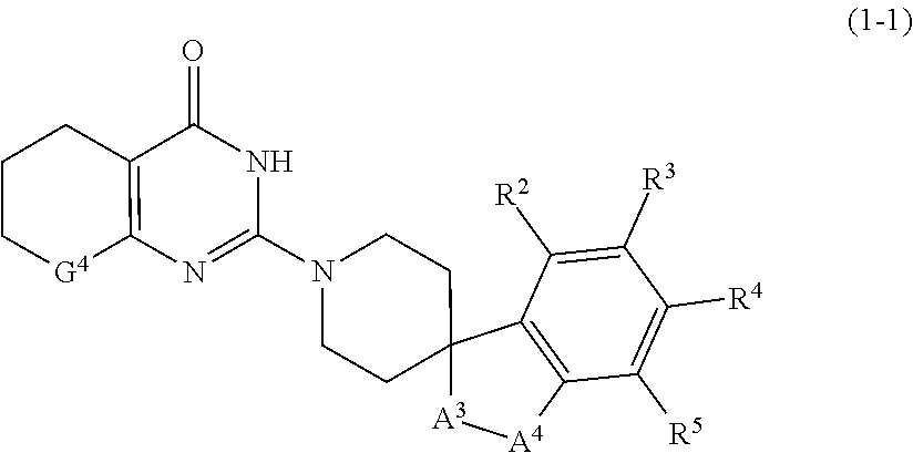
C1CN(C2=NC3=C(CCC[G4]3)C(=O)N2)CCC12[A3][A4]C1=C2C([R2])=C([R3])C([R4])=C1[R5]
